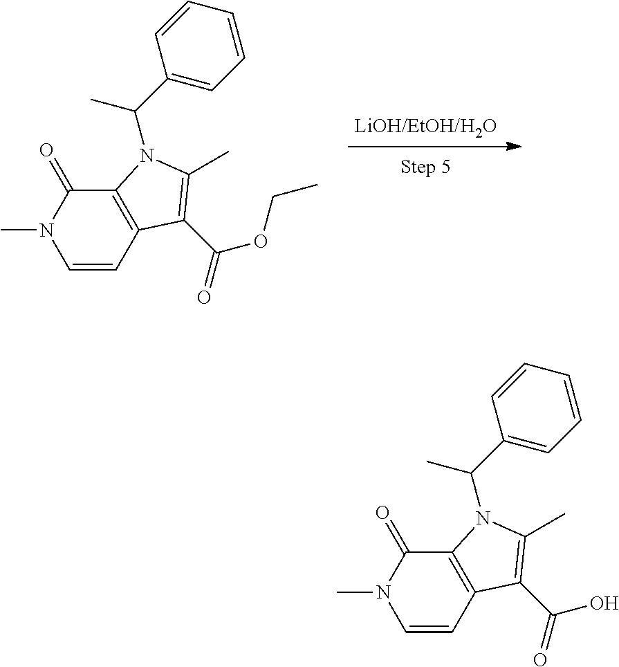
C1=CC2=C(C(=O)N1C)N(C(C)C1=CC=CC=C1)C(C)=C2C(=O)OCC.C1=CC2=C(C(=O)N1C)N(C(C)C1=CC=CC=C1)C(C)=C2C(=O)O
